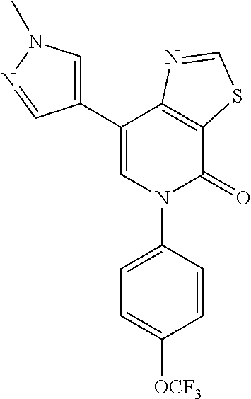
C1(C2=CN(C3=CC=C([OCF3])C=C3)C(=O)C3=C2N=CS3)=CN(C)N=C1
